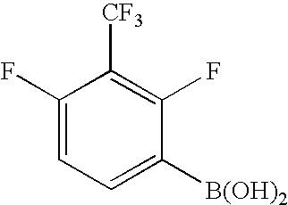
C1(F)=CC=C([B(OH)2])C(F)=C1[CF3]
